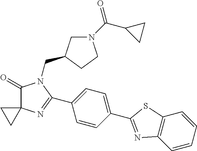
C1(=O)C2(N=C(C3=CC=C(C4=NC5=C(S4)C=CC=C5)C=C3)N1CC1CN(C(C3CC3)=O)CC1)CC2
